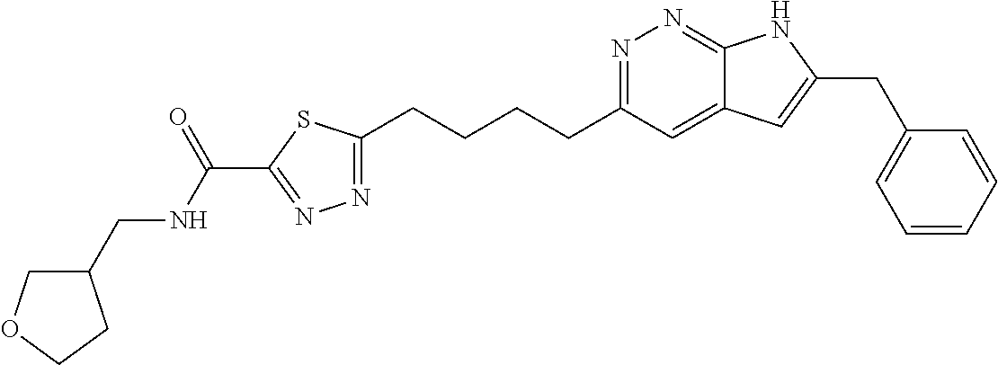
N1=C(CCCCC2=NN=C(C(NCC3COCC3)=O)S2)C=C2C(=N1)NC(CC1=CC=CC=C1)=C2
